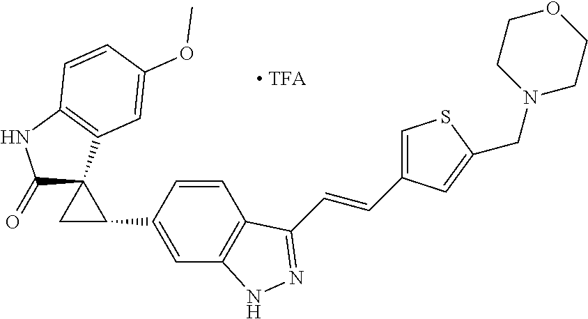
C12=C(C=C(C3CC34C(=O)NC3=C4C=C(OC)C=C3)C=C1)NN=C2C=CC1=CSC(CN2CCOCC2)=C1
